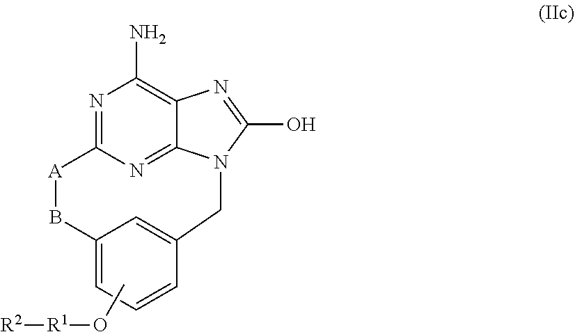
[R2][R1]OC.N1=C2N=C3C(=C1N)N=C(O)N3CC1=CC(=CC=C1)B[A]2
